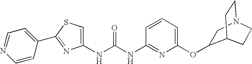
C1(NC(NC2=NC(OC3CN4CCC3CC4)=CC=C2)=O)=CSC(C2=CC=NC=C2)=N1
